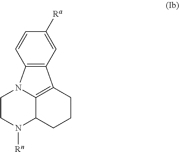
C12=C(C3=C4C(N([Rn])CCN14)CCC3)C=C([Ra])C=C2
